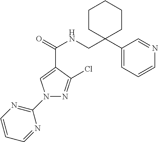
N1(C2=NC=CC=N2)N=C(Cl)C(C(NCC2(C3=CC=CN=C3)CCCCC2)=O)=C1
